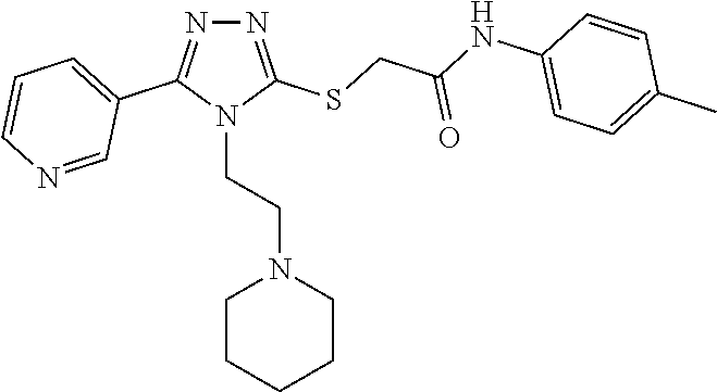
N1=C(SCC(NC2=CC=C(C)C=C2)=O)N(CCN2CCCCC2)C(C2=CC=CN=C2)=N1
